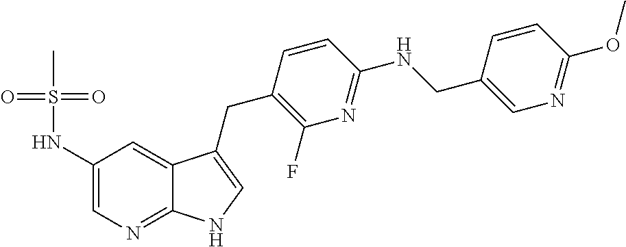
C1(NS(=O)(=O)C)=CN=C2C(=C1)C(CC1=C(F)N=C(NCC3=CN=C(OC)C=C3)C=C1)=CN2
